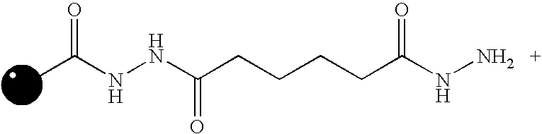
O=C(NNC(CCCCC(N[NH2   +])=O)=O)C
